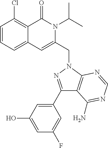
C1=CC=C2C(=C1Cl)C(=O)N(C(C)C)C(CN1C3=C(C(C4=CC(O)=CC(F)=C4)=N1)C(N)=NC=N3)=C2
